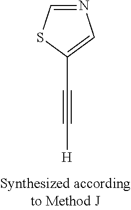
C1(C#C[H])=CN=CS1
